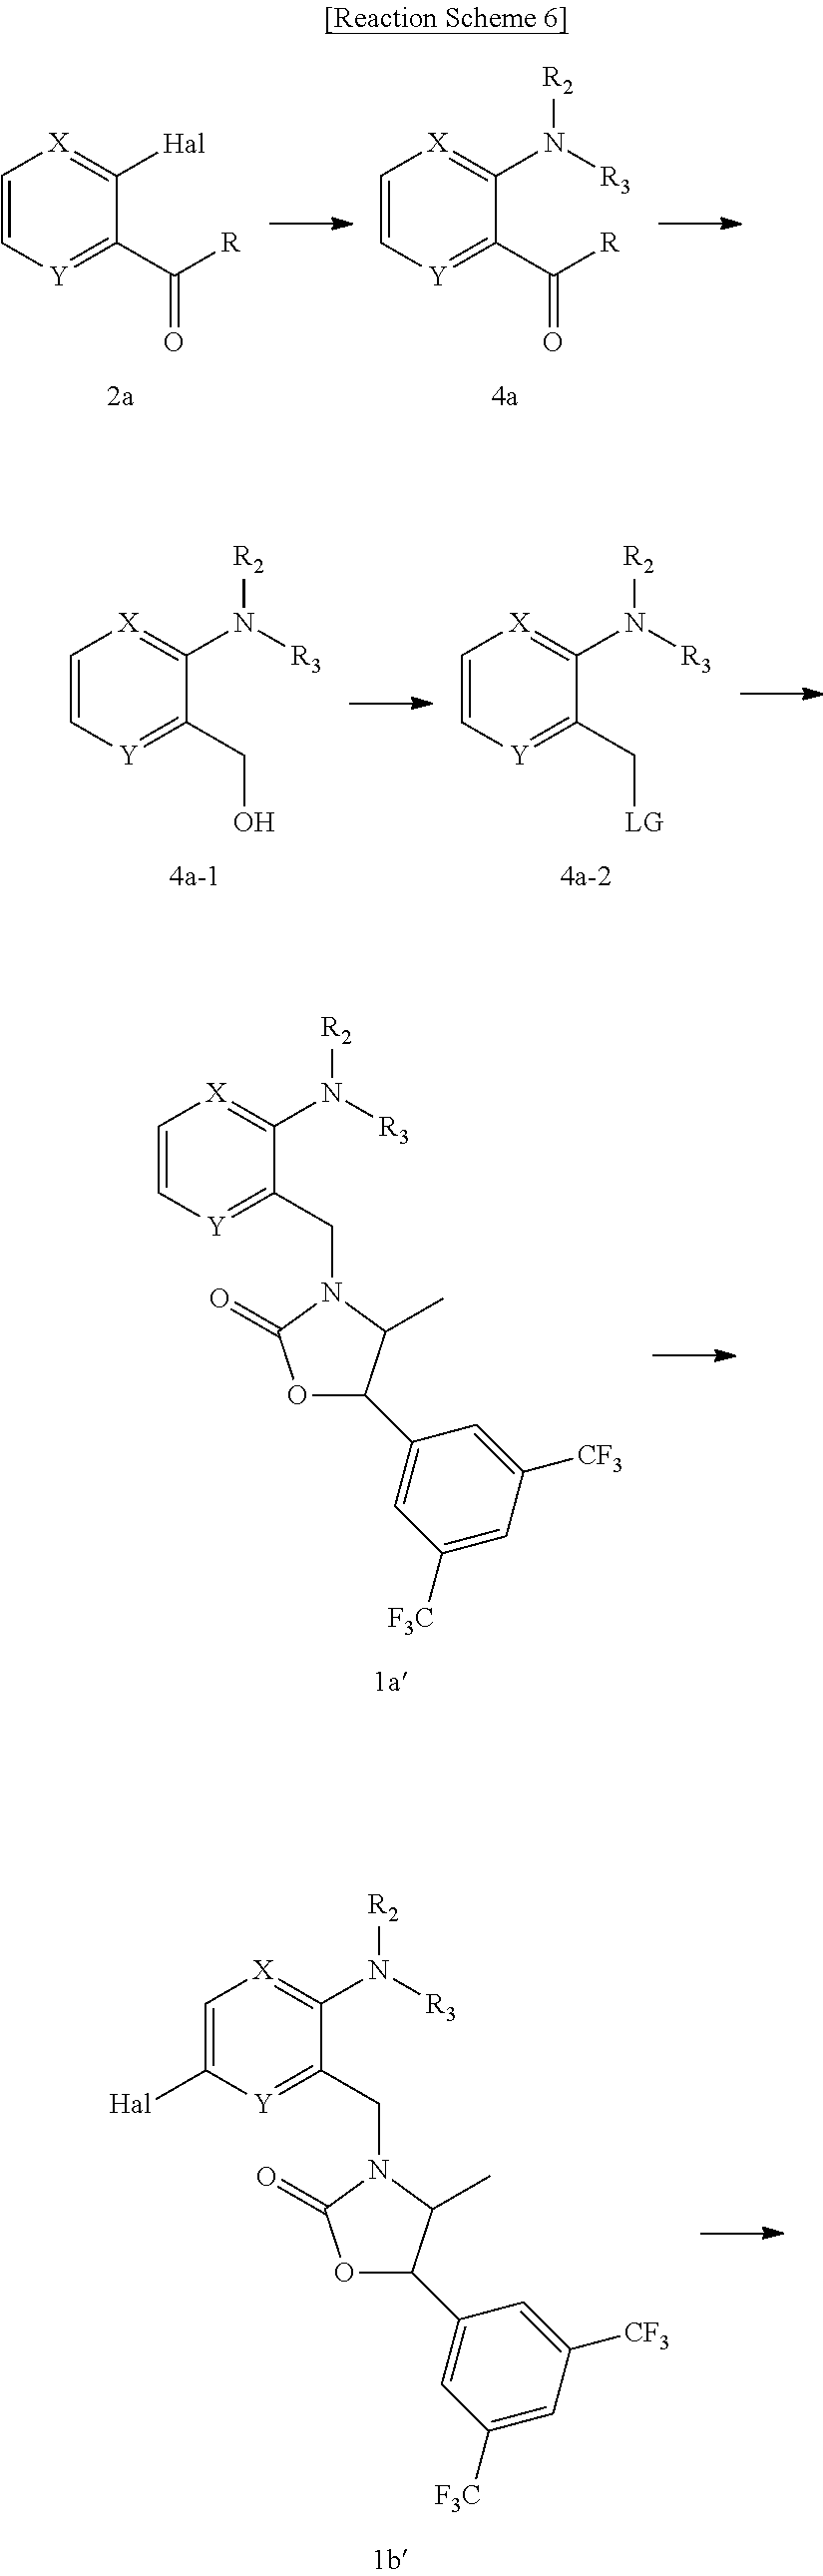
C1=C[Y]=C(C([R])=O)C([Hal])=[X]1.C1=C[Y]=C(C([R])=O)C(N([R3])[R2])=[X]1.C1=C[Y]=C(CO)C(N([R3])[R2])=[X]1.C1=C[Y]=C(C[LG])C(N([R3])[R2])=[X]1.C1=C[Y]=C(CN2C(=O)OC(C3=CC([F3C])=CC([CF3])=C3)C2C)C(N([R3])[R2])=[X]1.C1=C([Hal])[Y]=C(CN2C(=O)OC(C3=CC([F3C])=CC([CF3])=C3)C2C)C(N([R3])[R2])=[X]1
